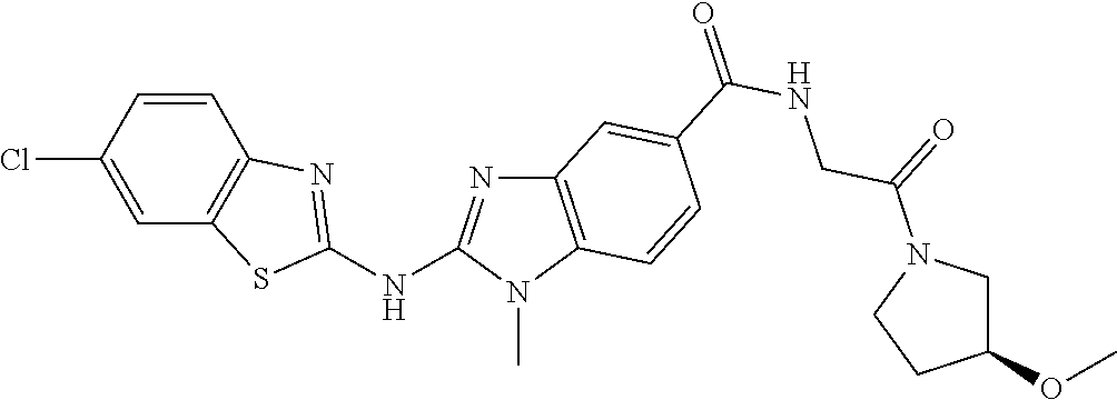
ClC1=CC2=C(C=C1)N=C(NC1=NC3=C(N1C)C=CC(C(NCC(=O)N1CC(OC)CC1)=O)=C3)S2
